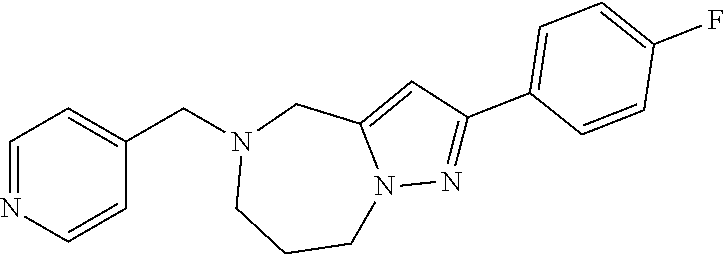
C1=NC=CC(CN2CCCN3C(=CC(C4=CC=C(F)C=C4)=N3)C2)=C1
